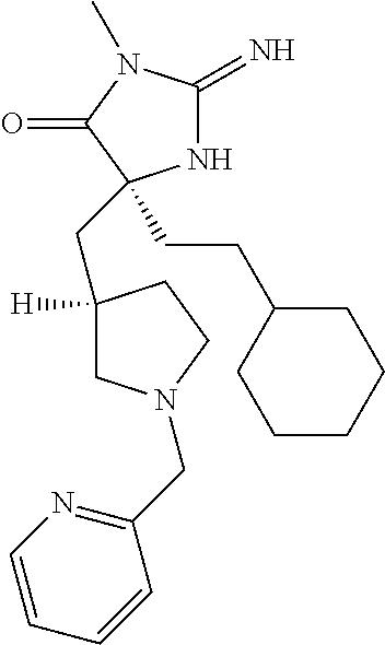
N1C(=N)N(C)C(=O)C1(CCC1CCCCC1)CC1([H])CN(CC2=NC=CC=C2)CC1
